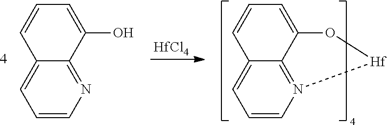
[HfCl4].C1=C2C3=N(C=CC=C3C=C1)[Hf]O2.C1=C(O)C2=NC=CC=C2C=C1
